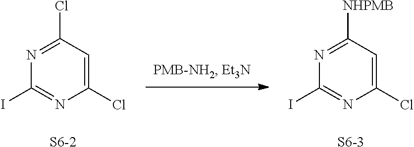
C1(Cl)=CC([NHPMB])=NC(I)=N1.[S6-3].C1(Cl)=CC(Cl)=NC(I)=N1.[S6-2]
